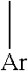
C[Ar]
